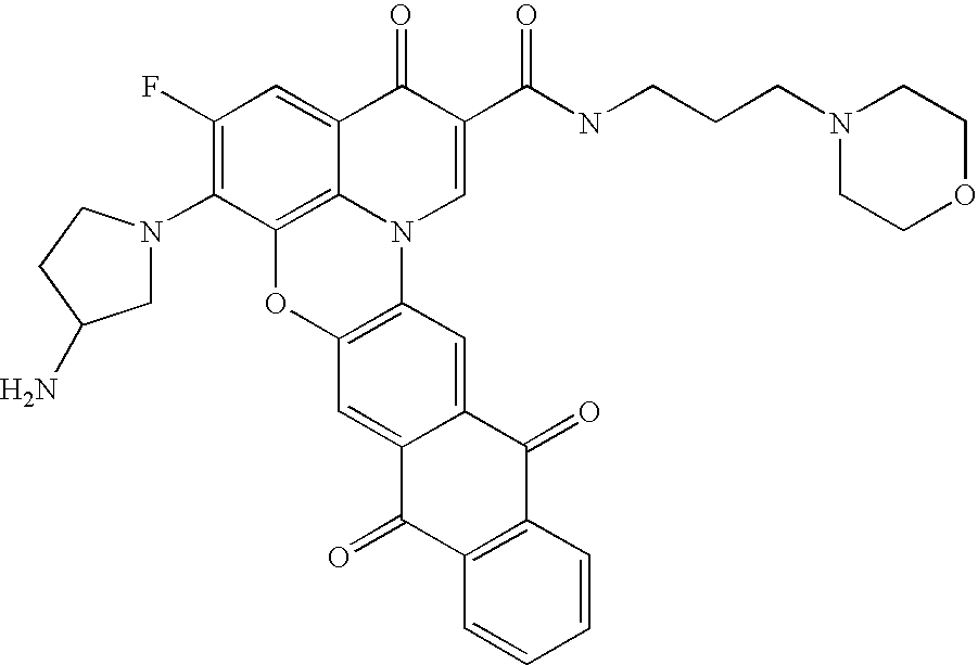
C1(F)=C(N2CC(N)CC2)C2=C3C(=C1)C(=O)C(C(=O)NCCCN1CCOCC1)=CN3C1=C(O2)C=C2C(=C1)C(=O)C1=C(C2=O)C=CC=C1
